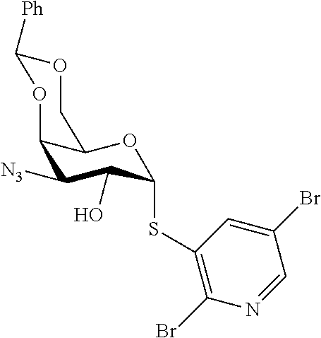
C12C([N3])C(O)C(SC3=C(Br)N=CC(Br)=C3)OC1COC([Ph])O2
